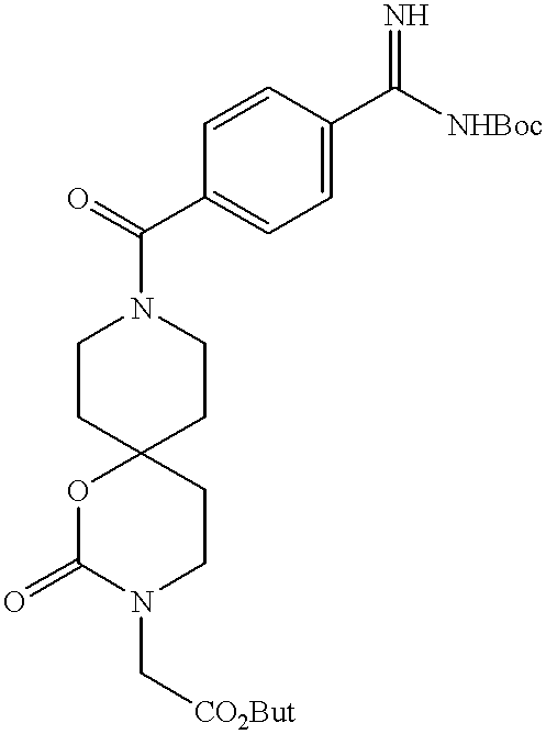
C1=CC(C(=N)[NHBoc])=CC=C1C(N1CCC2(CC1)OC(=O)N(C[CO2But])CC2)=O
